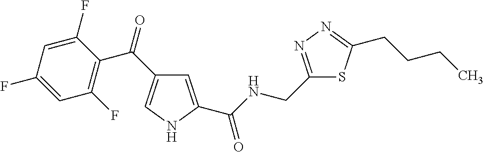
C1=C(C(NCC2=NN=C(CCCC)S2)=O)NC=C1C(=O)C1=C(F)C=C(F)C=C1F
